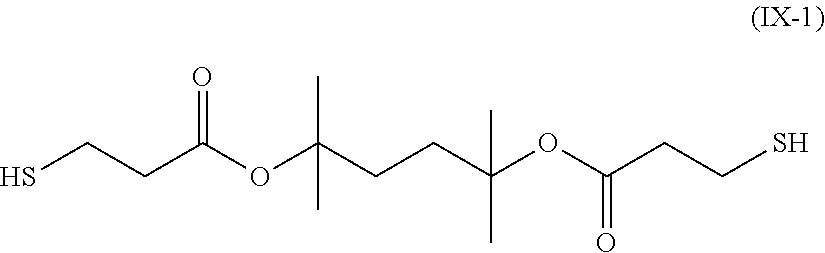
SCCC(OC(CCC(OC(CCS)=O)(C)C)(C)C)=O
